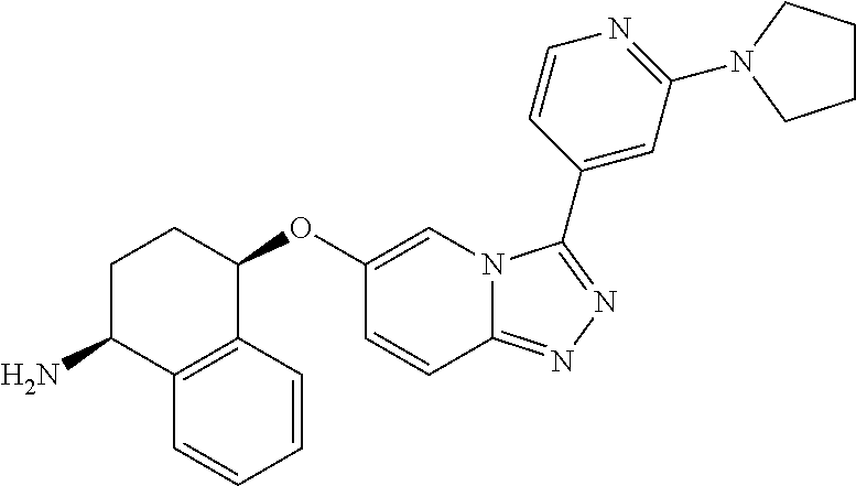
C1(OC2CCC(N)C3=C2C=CC=C3)=CN2C(=NN=C2C2=CC(N3CCCC3)=NC=C2)C=C1
